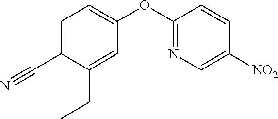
C1=C(CC)C(C#N)=CC=C1OC1=NC=C([NO2])C=C1
